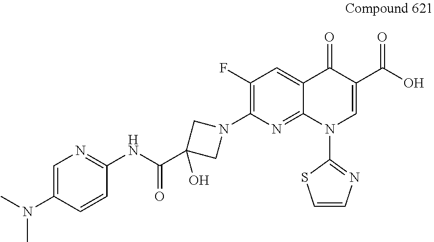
C1(N2CC(C(NC3=NC=C(N(C)C)C=C3)=O)(O)C2)=C(F)C=C2C(=N1)N(C1=NC=CS1)C=C(C(O)=O)C2=O
